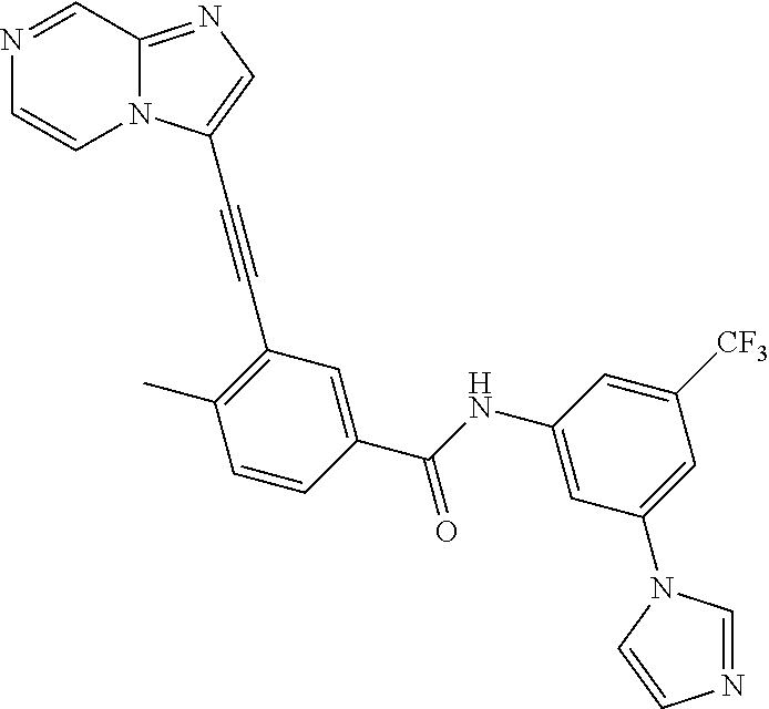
N1=CC2=NC=C(C#CC3=C(C)C=CC(C(NC4=CC(N5C=NC=C5)=CC([CF3])=C4)=O)=C3)N2C=C1
